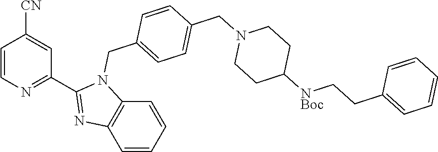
C1=CN=C(C2=NC3=C(N2CC2=CC=C(CN4CCC([NBoc]CCC5=CC=CC=C5)CC4)C=C2)C=CC=C3)C=C1[CN]
